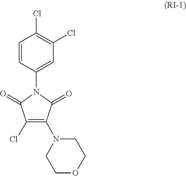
C1=CC(N2C(=O)C(Cl)=C(N3CCOCC3)C2=O)=CC(Cl)=C1Cl
